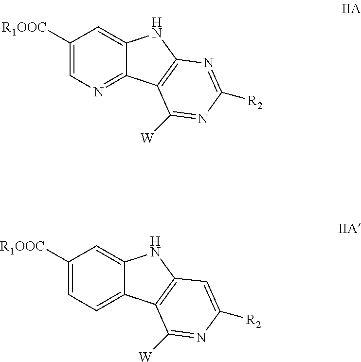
N1=C2C(=CC([R1OOC])=C1)NC1=C2C([W])=NC([R2])=N1.C1=C2C(=CC([R1OOC])=C1)NC1=C2C([W])=NC([R2])=C1
